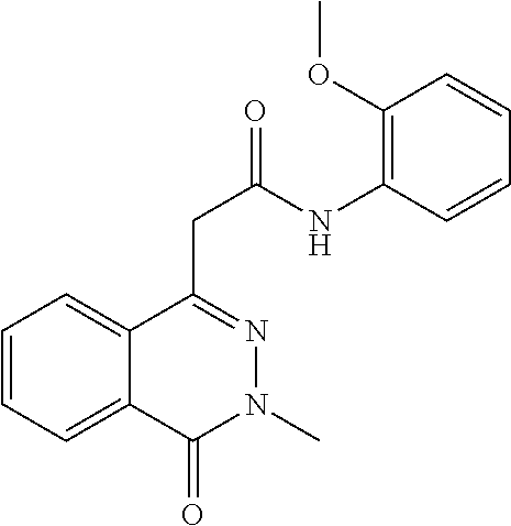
C1=CC=C2C(=C1)C(CC(NC1=C(OC)C=CC=C1)=O)=NN(C)C2=O
